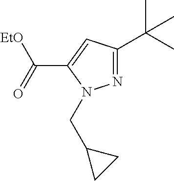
N1=C(C(C)(C)C)C=C(C(=O)[EtO])N1CC1CC1
